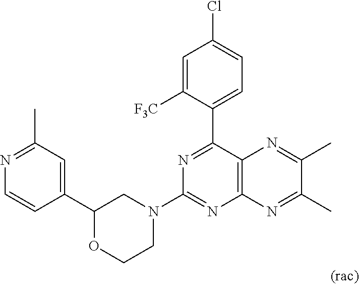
C1(C2=CC(C)=NC=C2)OCCN(C2=NC3=C(C(C4=CC=C(Cl)C=C4[F3C])=N2)N=C(C)C(C)=N3)C1
